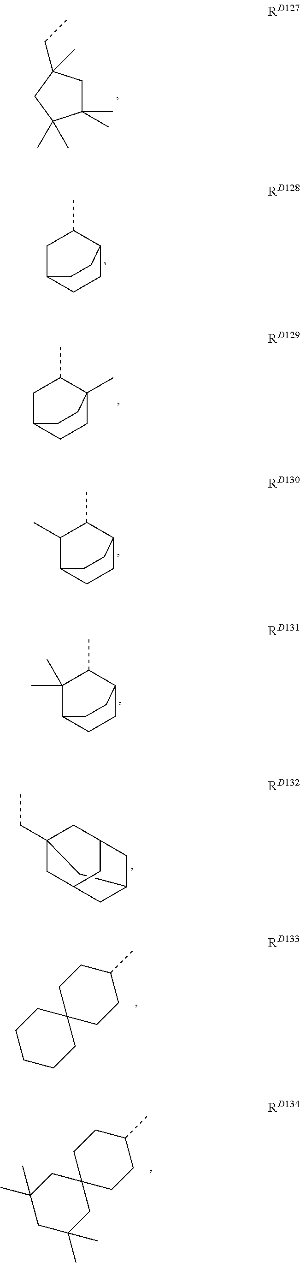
C1(C)(C)CC(CC)(C)CC1(C)C.C1C(C)C2CCC1CC2.C1C(C)C2(C)CCC1CC2.C1(C)C(C)C2CCC1CC2.C1(C)(C)C(C)C2CCC1CC2.C12CC3(CC)CC(CC(C3)C1)C2.C1C2(CCCC1)CCC(C)CC2.C1C2(CC(C)(C)CC1(C)C)CCC(C)CC2
